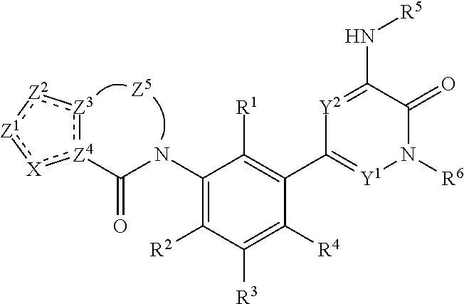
[Z4]1(C(NC2=C([R2])C([R3])=C([R4])C(C3=[Y1]N([R6])C(=O)C(N[R5])=[Y2]3)=C2[R1])=O):[Z3]:[Z2]:[Z1]:[X]:1
